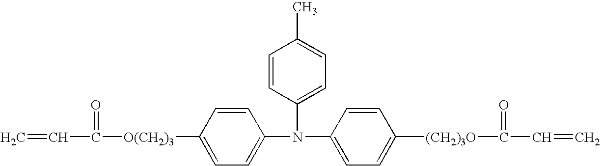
C=CC([O(CH2)3]C1=CC=C(N(C2=CC=C(C)C=C2)C2=CC=C([(CH2)3O]C(C=C)=O)C=C2)C=C1)=O
